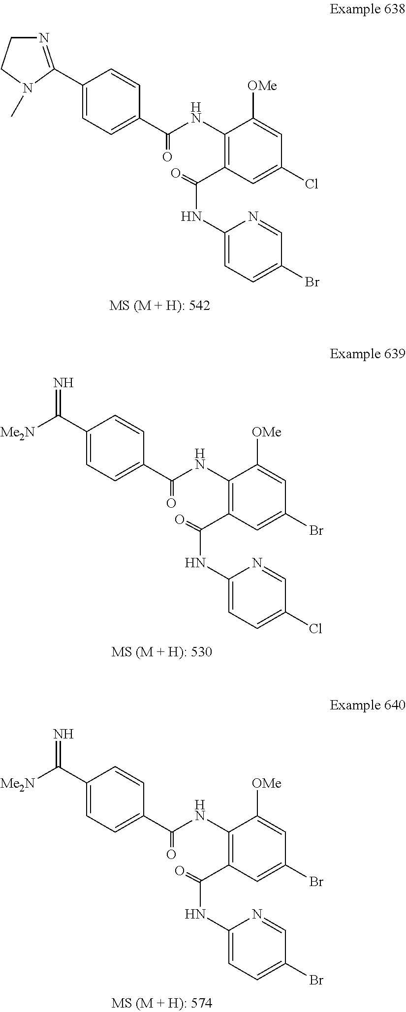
C1(C2=NCCN2C)=CC=C(C(NC2=C(C(NC3=CC=C(Br)C=N3)=O)C=C(Cl)C=C2[OMe])=O)C=C1.[Me2N]C(=N)C1=CC=C(C(NC2=C(C(NC3=CC=C(Cl)C=N3)=O)C=C(Br)C=C2[OMe])=O)C=C1.[Me2N]C(=N)C1=CC=C(C(NC2=C(C(NC3=CC=C(Br)C=N3)=O)C=C(Br)C=C2[OMe])=O)C=C1
